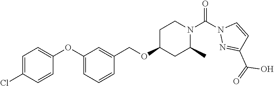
C1=C(Cl)C=CC(OC2=CC=CC(COC3CC(C)N(C(N4N=C(C(=O)O)C=C4)=O)CC3)=C2)=C1
